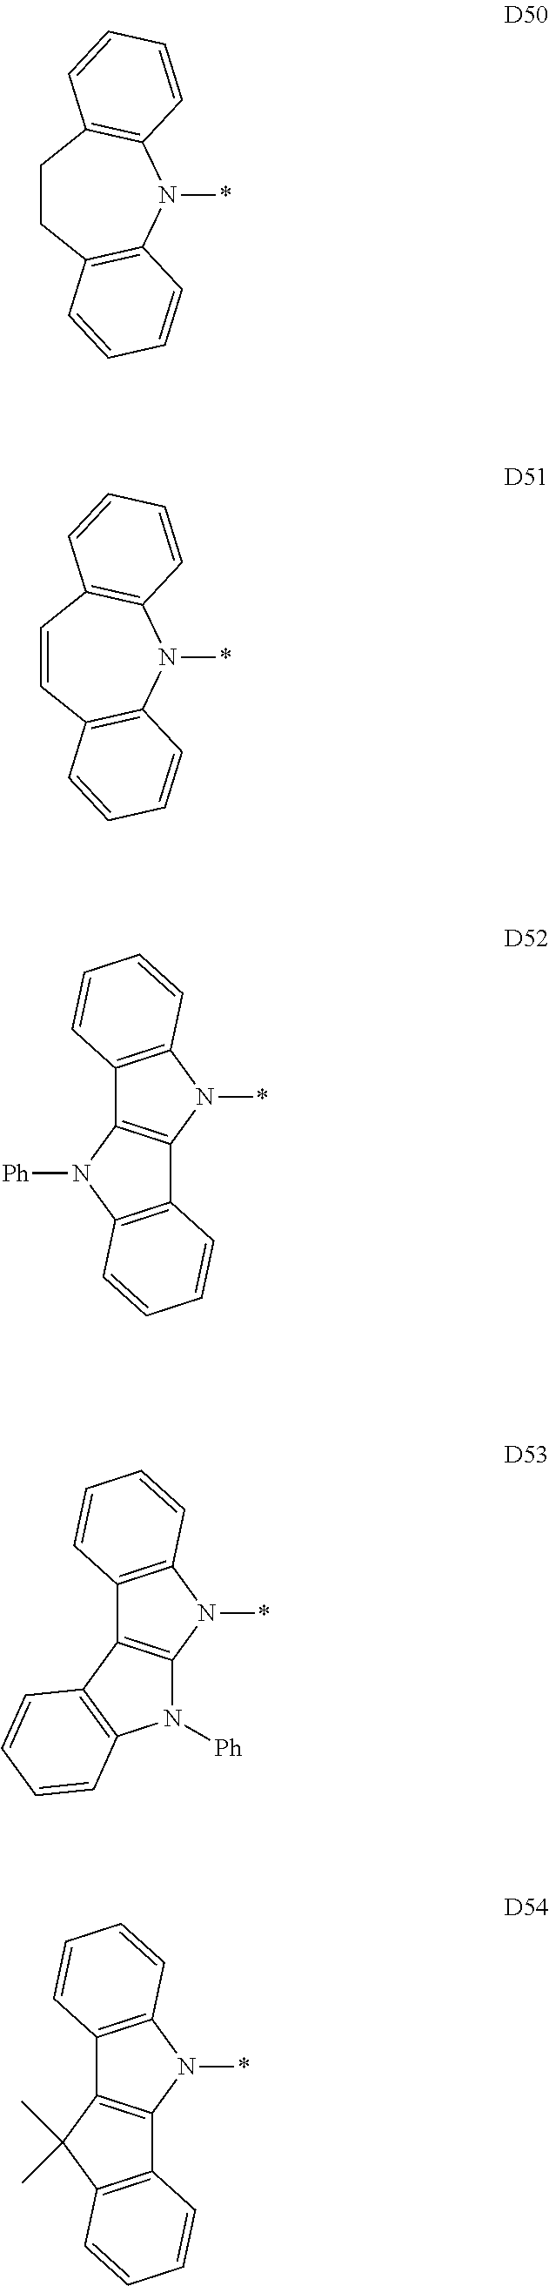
C1CC2=C(N(*)C3=C1C=CC=C3)C=CC=C2.C1=CC2=C(N(*)C3=C1C=CC=C3)C=CC=C2.C12=C(N(*)C3=C1N([Ph])C1=C3C=CC=C1)C=CC=C2.C12=C(N(*)C3=C1C1=C(N3[Ph])C=CC=C1)C=CC=C2.C12=C(N(*)C3=C1C(C)(C)C1=C3C=CC=C1)C=CC=C2
